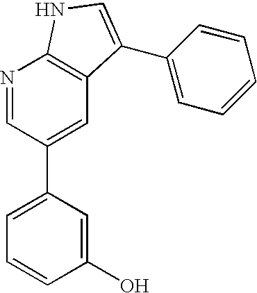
N1=CC(C2=CC=CC(O)=C2)=CC2=C1NC=C2C1=CC=CC=C1
